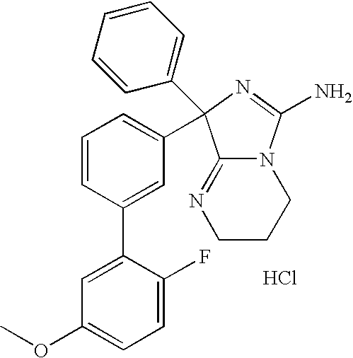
C1CCN2C(=N1)C(C1=CC=CC(C3=CC(OC)=CC=C3F)=C1)(C1=CC=CC=C1)N=C2N.Cl
